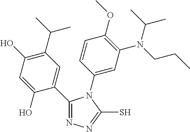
C1(C(C)C)=C(O)C=C(O)C(C2=NN=C(S)N2C2=CC(N(CCC)C(C)C)=C(OC)C=C2)=C1
